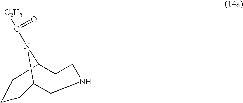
C1CCC2CCNCC1N2C([C2H5])=O
